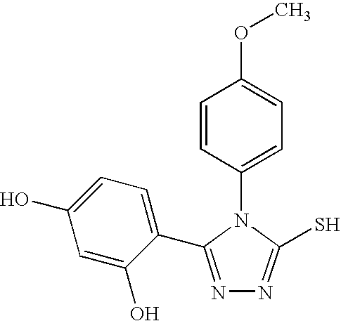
C1(N2C(S)=NN=C2C2=CC=C(O)C=C2O)=CC=C(OC)C=C1
